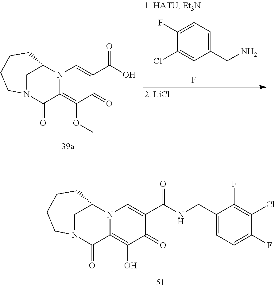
C1(CN)=CC=C(F)C(Cl)=C1F.C1(=O)C(C(=O)O)=CN2C(=C1OC)C(=O)N1CC2CCCC1.C1(=O)C(C(=O)NCC2=CC=C(F)C(Cl)=C2F)=CN2C(=C1O)C(=O)N1CC2CCCC1
